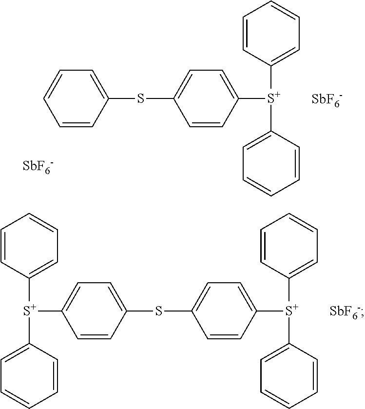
C1=CC(SC2=CC=C([S+](C3=CC=CC=C3)C3=CC=CC=C3)C=C2)=CC=C1[S+](C1=CC=CC=C1)C1=CC=CC=C1.[SbF6-].C1=CC(SC2=CC=C([S+](C3=CC=CC=C3)C3=CC=CC=C3)C=C2)=CC=C1.[SbF6-].[SbF6-]
